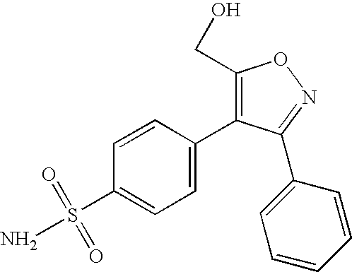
C1(CO)=C(C2=CC=C(S(N)(=O)=O)C=C2)C(C2=CC=CC=C2)=NO1
